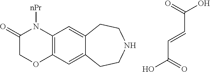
C12=C(C=C3C(=C1)CCNCC3)OCC(=O)N2[nPr].C(C(=O)O)=CC(O)=O
